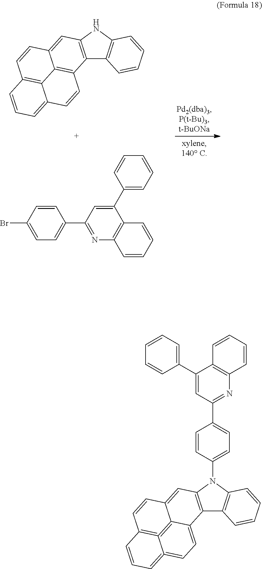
C12=C(NC3=C1C=CC=C3)C=C1C3=C2C=CC2=CC=CC(=C32)C=C1.C1(C2=CC=CC=C2)=CC(C2=CC=C(Br)C=C2)=NC2=C1C=CC=C2.C12=C(N(C3=CC=C(C4=NC5=C(C(C6=CC=CC=C6)=C4)C=CC=C5)C=C3)C3=C1C=CC=C3)C=C1C3=C4=C(C=C1)C=CC=C4=CC=C23
